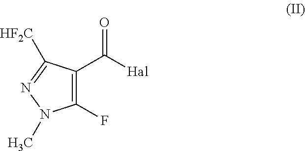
C1(F)=C(C([Hal])=O)C([HF2C])=NN1C
